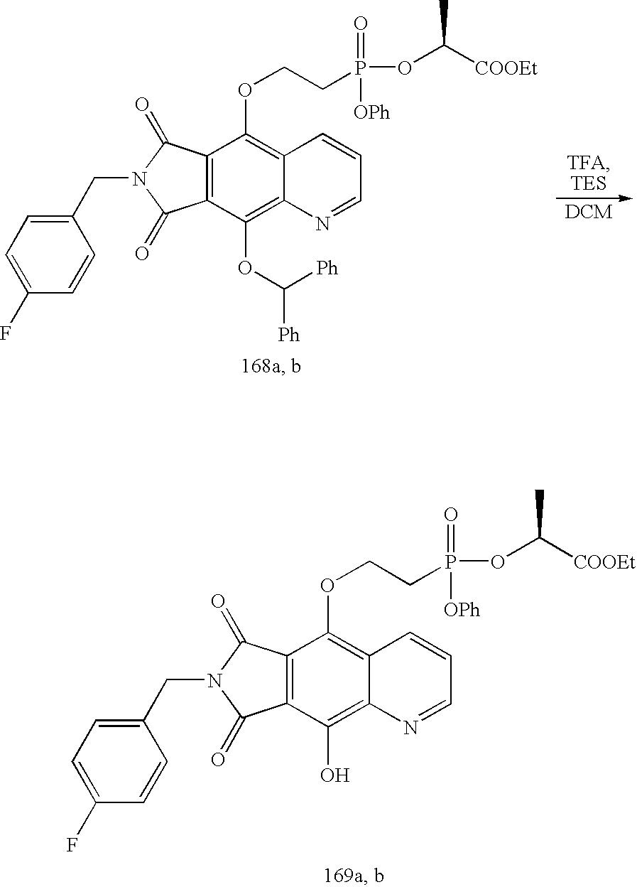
C1(F)=CC=C(CN2C(=O)C3=C(C2=O)C(OCCP(OC([COOEt])C)(=O)[OPh])=C2C(=C3OC([Ph])[Ph])N=CC=C2)C=C1.C1(F)=CC=C(CN2C(=O)C3=C(C2=O)C(OCCP(OC([COOEt])C)(=O)[OPh])=C2C(=C3O)N=CC=C2)C=C1
